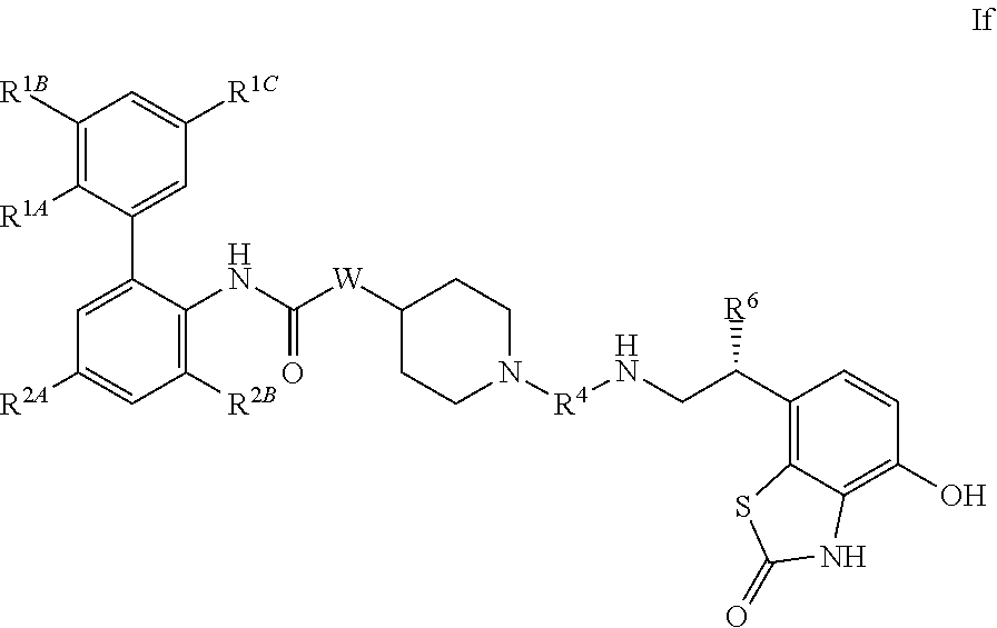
C1=C([R2A])C=C(C2=CC([R1C])=CC([R1B])=C2[R1A])C(NC([W]C2CCN([R4]NCC(C3=C4C(=C(O)C=C3)NC(=O)S4)[R6])CC2)=O)=C1[R2B]
